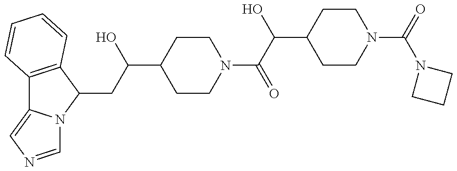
C12=C(C(CC(C3CCN(C(C(C4CCN(C(N5CCC5)=O)CC4)O)=O)CC3)O)N3C1=CN=C3)C=CC=C2
